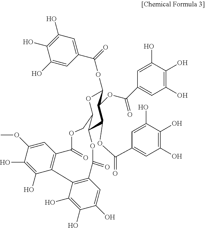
C1(O)=C(O)C(O)=CC(C(OC2C(OC(C3=CC(O)=C(O)C(O)=C3)=O)OC3C(C2OC(C2=CC(O)=C(O)C(O)=C2)=O)OC(=O)C2=C(C(O)=C(O)C(O)=C2)C2=C(C=C(OC)C(O)=C2O)C(=O)OC3)=O)=C1
